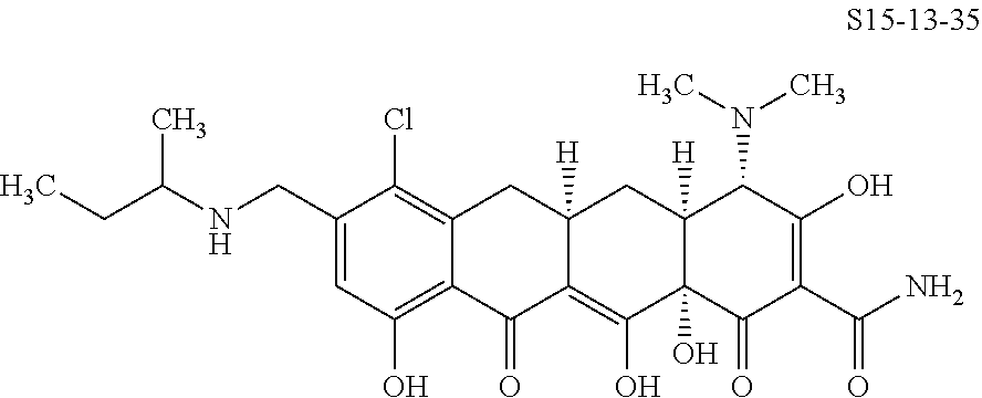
C12=C(Cl)C(CNC(CC)C)=CC(O)=C1C(=O)C1=C(O)C3(O)C([H])(CC1([H])C2)C(N(C)C)C(O)=C(C(N)=O)C3=O
